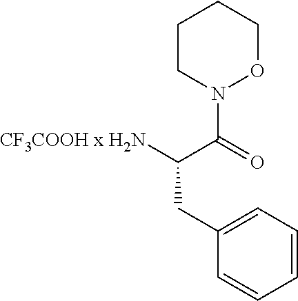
[CF3COOH x H2N]C(C(=O)N1OCCCC1)CC1=CC=CC=C1
